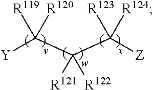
[Y]C(C(C([Z])([R123])[R124])([R121])[R122])([R119])[R120]
